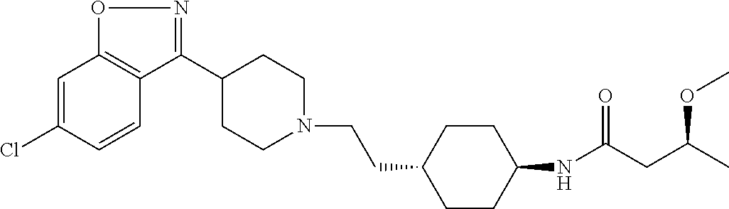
C1=C(Cl)C=CC2=C1ON=C2C1CCN(CCC2CCC(NC(=O)CC(OC)C)CC2)CC1
